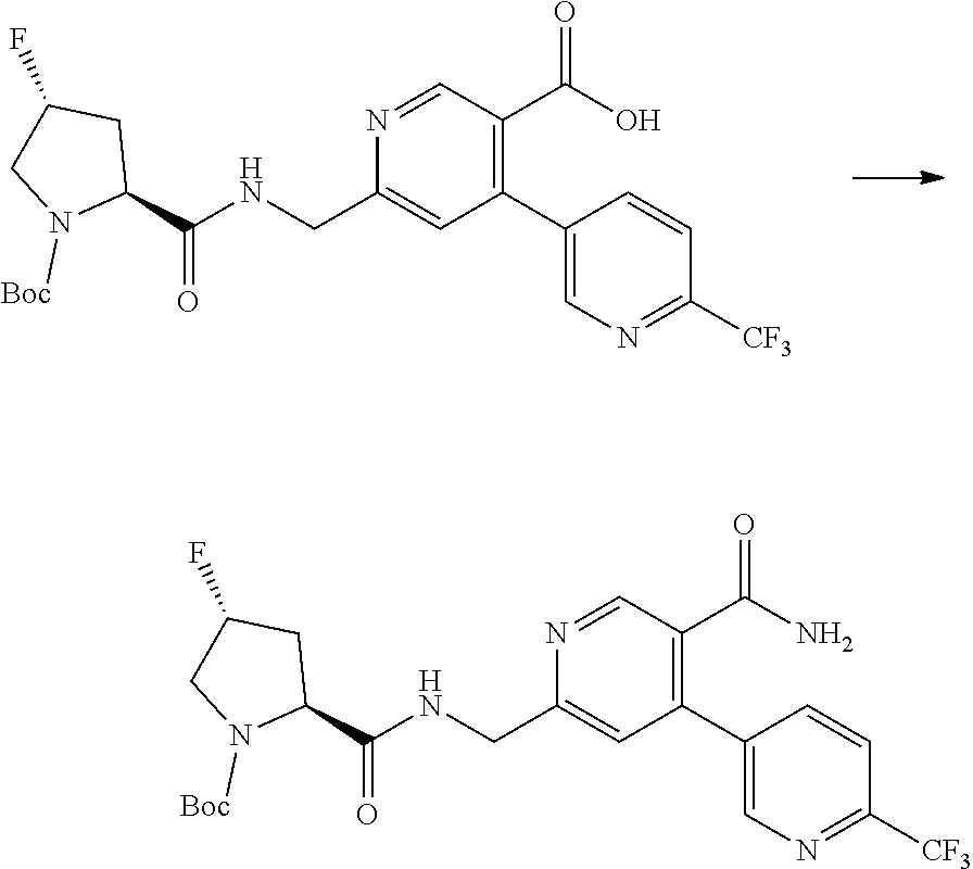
N1=CC(C(N)=O)=C(C2=CN=C([CF3])C=C2)C=C1CNC(=O)C1CC(F)CN1[Boc].N1=CC(C(O)=O)=C(C2=CN=C([CF3])C=C2)C=C1CNC(=O)C1CC(F)CN1[Boc]
